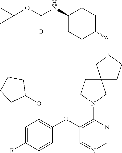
C1(OC2=C(OC3CCCC3)C=C(F)C=C2)=C(N2CCC3(C2)CCN(CC2CCC(NC(OC(C)(C)C)=O)CC2)C3)N=CN=C1
